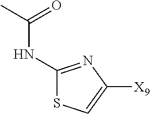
C1(NC(C)=O)=NC([X9])=CS1
